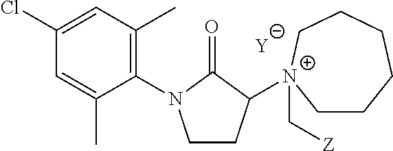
[Y].C1CC([N+]2(C[Z])CCCCCC2)C(=O)N1C1=C(C)C=C(Cl)C=C1C
